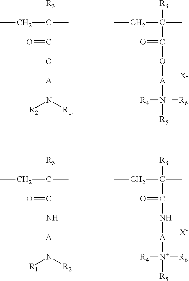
[R3]C(CC)(C)C(=O)O[A]N([R2])[R1].[R3]C(CC)(C)C(=O)O[A][N+]([R4])([R6])[R5].[X-].[R3]C(CC)(C)C(=O)N[A]N([R1])[R2].[R3]C(CC)(C)C(=O)N[A][N+]([R4])([R6])[R5].[X-]
